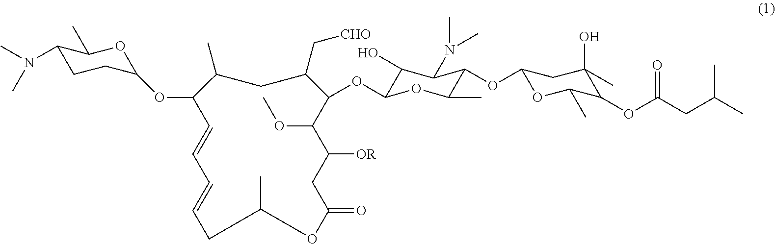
C1(N(C)C)CCC(OC2C=CC=CCC(C)OC(=O)CC([OR])C(OC)C(OC3C(O)C(N(C)C)C(OC4OC(C)C(OC(CC(C)C)=O)C(O)(C)C4)C(C)O3)C(C[CHO])CC2C)OC1C
